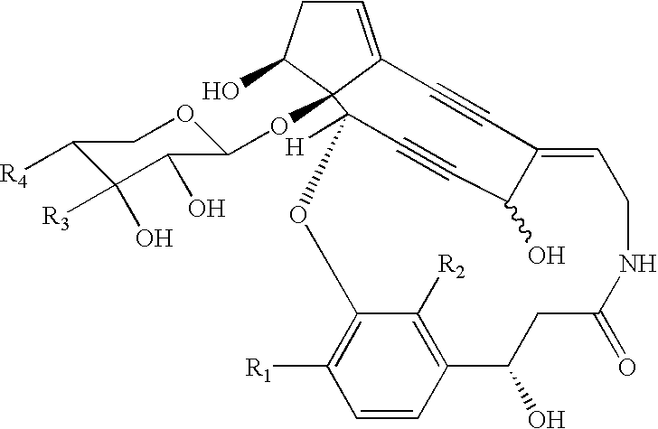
C1=C2C(OC3OCC([R4])C([R3])(O)C3O)(C(O)C1)C1([H])C#CC(O)C(=CCNC(=O)CC(O)C3=C([R2])C(=C([R1])C=C3)O1)C#C2
